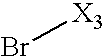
Br[X3]
